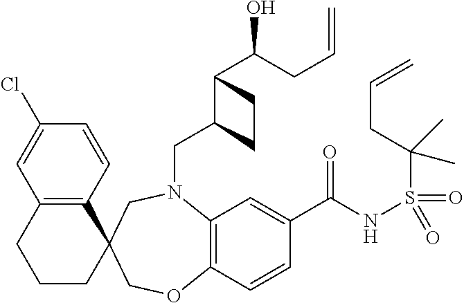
C12=C(C=CC(Cl)=C1)C1(CCC2)COC2=C(N(CC3C(C(CC=C)O)CC3)C1)C=C(C(NS(=O)(=O)C(CC=C)(C)C)=O)C=C2
